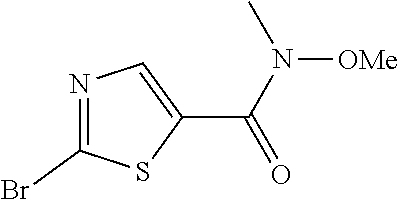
C1(C(=O)N([OMe])C)=CN=C(Br)S1
